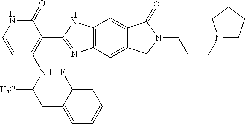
C12=C(C=C3C(=C1)C(=O)N(CCCN1CCCC1)C3)N=C(C1=C(NC(CC3=CC=CC=C3F)C)C=CNC1=O)N2
